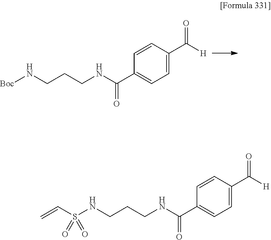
C1=CC(C([H])=O)=CC=C1C(NCCCNS(=O)(=O)C=C)=O.C1=CC(C([H])=O)=CC=C1C(NCCCN[Boc])=O
